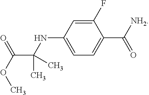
C1(NC(C)(C(=O)OC)C)=CC=C(C([NH2])=O)C(F)=C1
